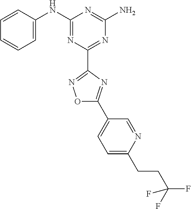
C1=CC(NC2=NC(C3=NOC(C4=CC=C(CCC(F)(F)F)N=C4)=N3)=NC(N)=N2)=CC=C1
